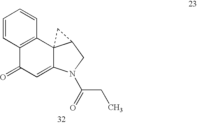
C1=CC=CC2=C1C(=O)C=C1C23C(CN1C(CC)=O)C3
